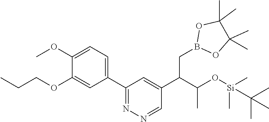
O1B(CC(C2=CC(C3=CC=C(OC)C(OCCC)=C3)=NN=C2)C(O[Si](C(C)(C)C)(C)C)C)OC(C)(C)C1(C)C
